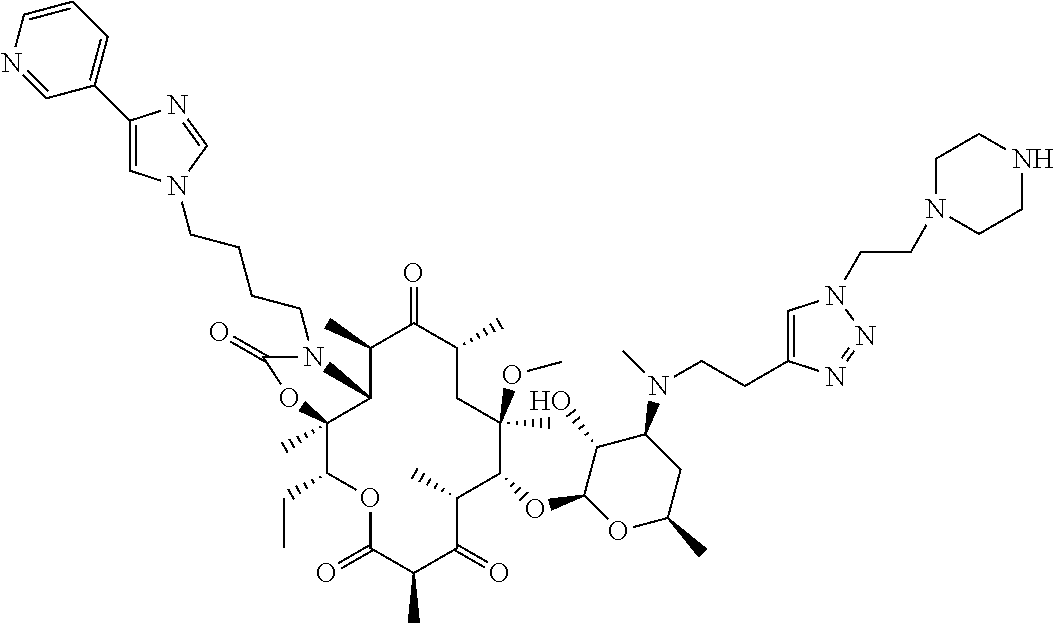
C1(C)C2C(C)(C(CC)OC(=O)C(C)C(=O)C(C)C(OC3OC(C)CC(N(C)CCC4=CN(CCN5CCNCC5)N=N4)C3O)C(OC)(C)CC(C)C1=O)OC(=O)N2CCCCN1C=C(C2=CC=CN=C2)N=C1
